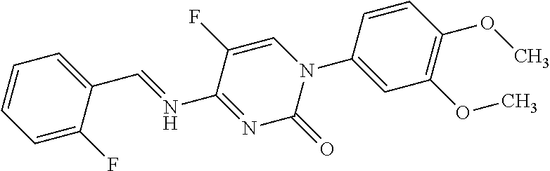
O(C)C1=C(OC)C=C(N2C(=O)N=C(N=CC3=CC=CC=C3F)C(F)=C2)C=C1
